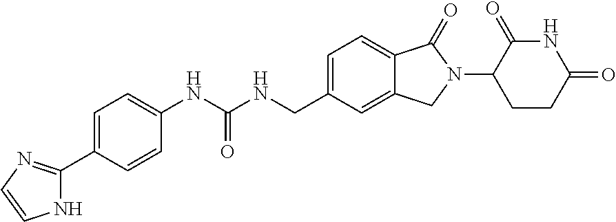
C1=C(C2=NC=CN2)C=CC(NC(NCC2=CC=C3C(=C2)CN(C2CCC(=O)NC2=O)C3=O)=O)=C1
